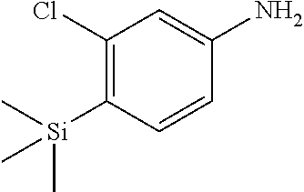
C1(Cl)=C([Si](C)(C)C)C=CC(N)=C1
